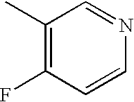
C1(C)=C(F)C=CN=C1
